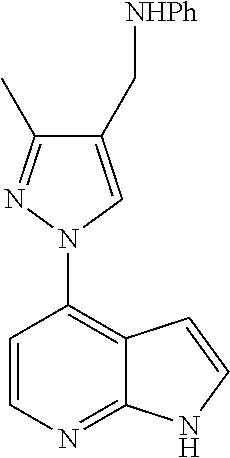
C1=CN=C2C(=C1N1N=C(C)C(C[NHPh])=C1)C=CN2
